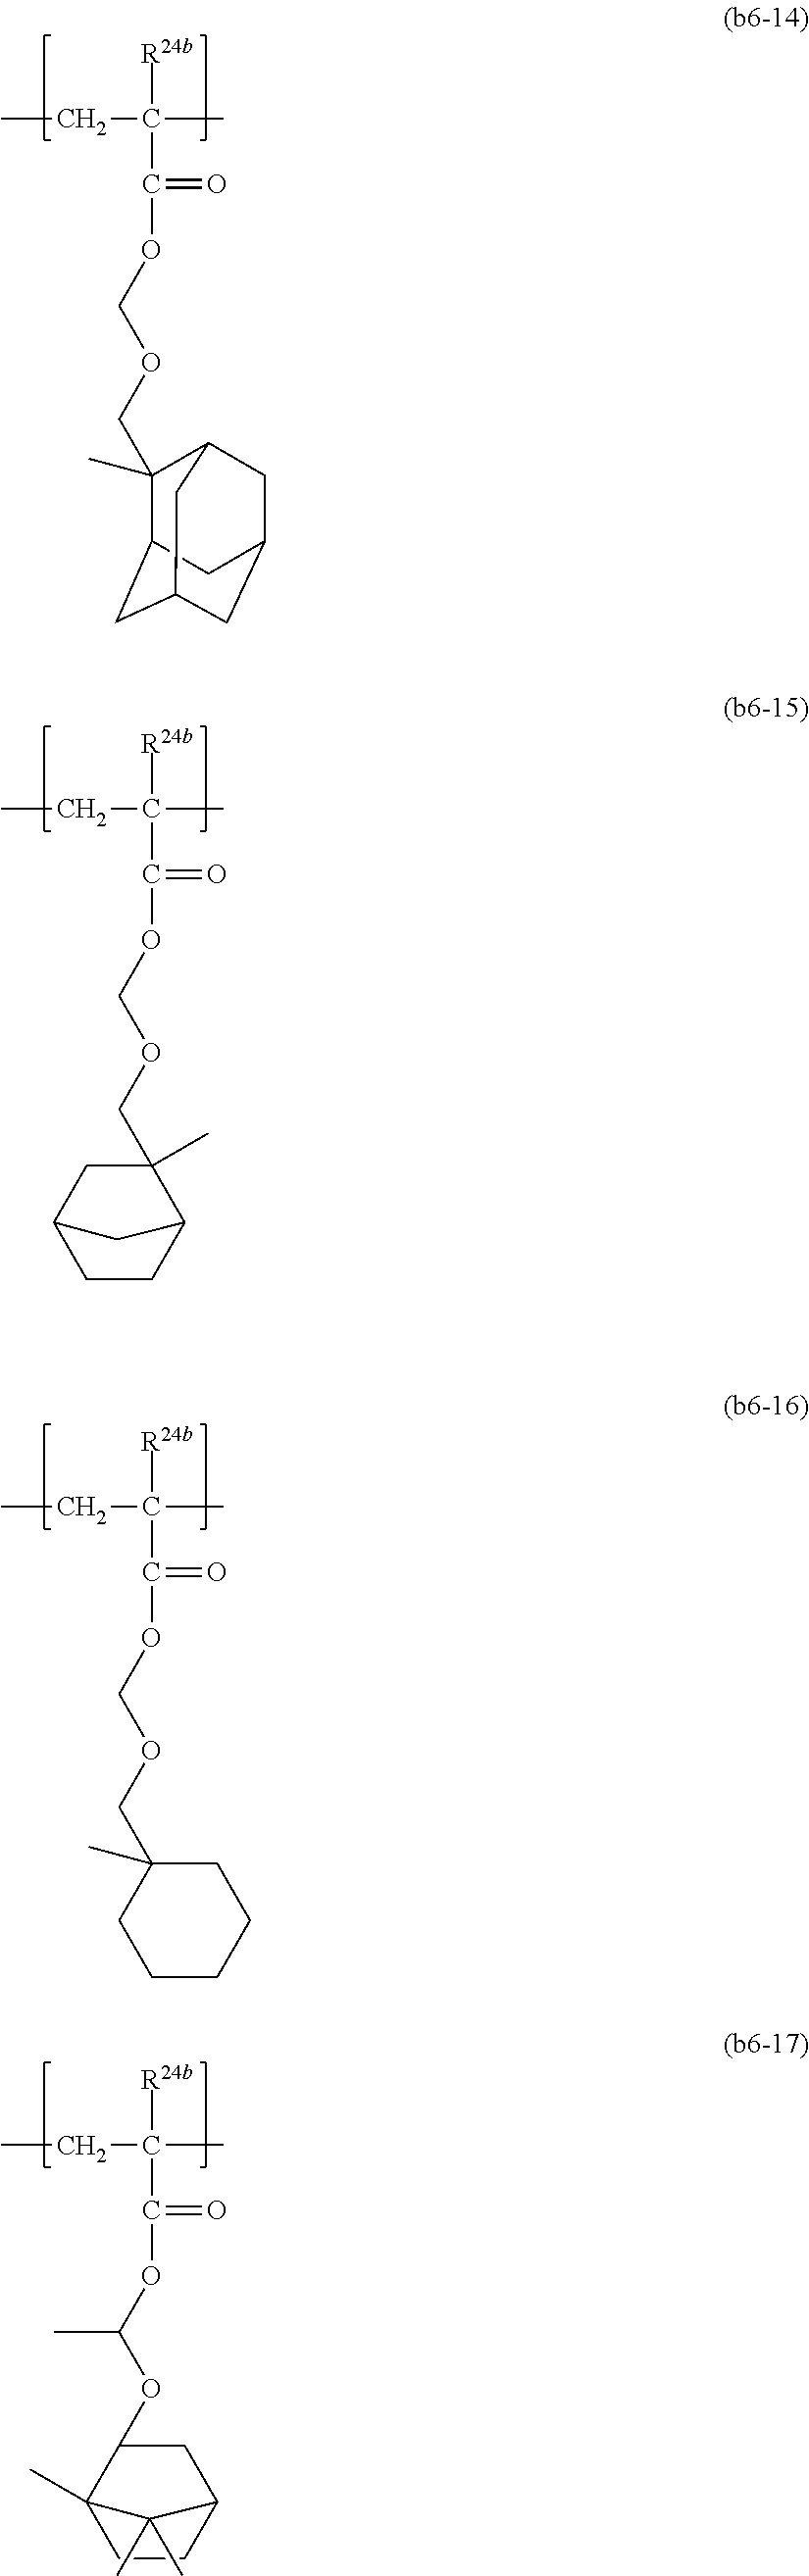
CCC(C)([R24b])C(=O)OCOCC1(C)C2CC3CC(CC1C3)C2.CCC(C)([R24b])C(=O)OCOCC1(C)C2CCC(C1)C2.CCC(C)([R24b])C(=O)OCOCC1(C)CCCCC1.CCC(C)([R24b])C(=O)OC(OC1CC2CCC1(C)C2(C)C)C
